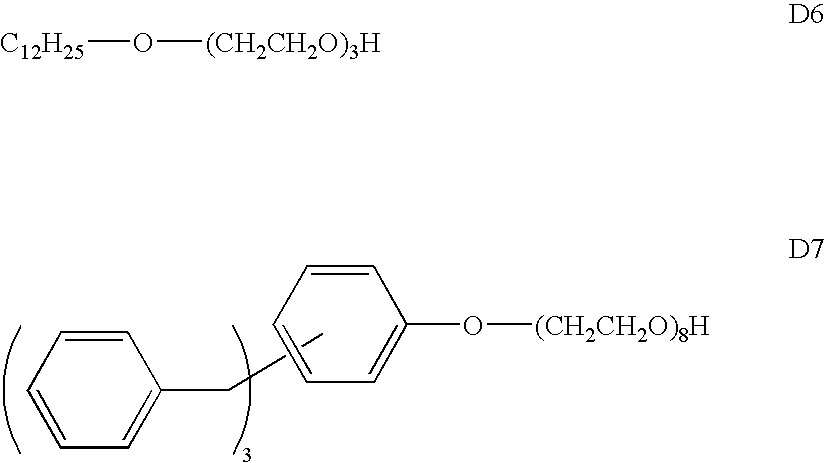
CCC1=CC=CC=C1.C1=CC=CC=C1O[(CH2CH2O)8H].[C12H25]O[(CH2CH2O)3H]
